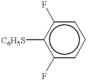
[C6H5S]c1c(F)cccc1F
